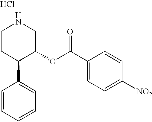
Cl.C1CC(C2=CC=CC=C2)C(OC(C2=CC=C([NO2])C=C2)=O)CN1
